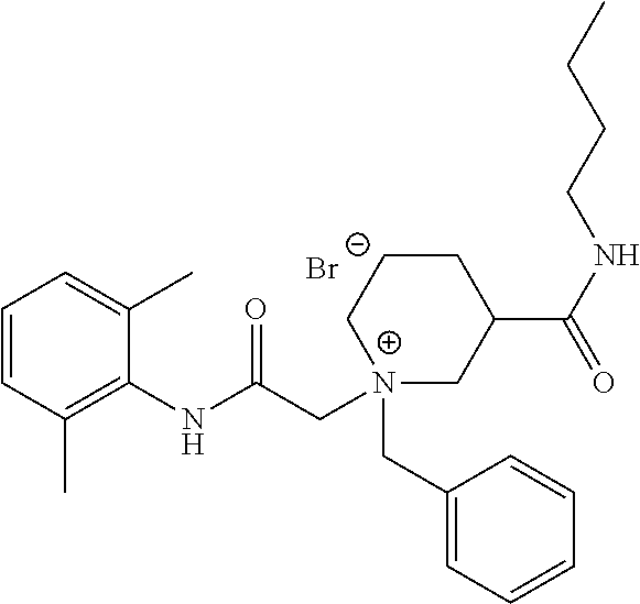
C1=CC(C)=C(NC(C[N+]2(CC3=CC=CC=C3)CC(C(NCCCC)=O)CCC2)=O)C(C)=C1.[Br-]
